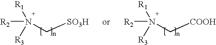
C([COOH])N([R2])([R1])[R3].N(C[SO3H])([R2])([R1])[R3]
